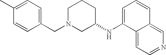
C1(C)=CC=C(CN2CC(NC3=CC=CC4=CN=CC=C34)CCC2)C=C1
